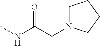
C1N(CC(NC)=O)CCC1
